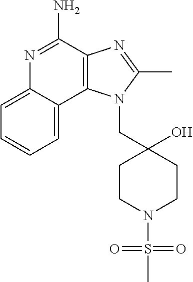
C1=CC=C2C(=C1)N=C(N)C1=C2N(CC2(O)CCN(S(C)(=O)=O)CC2)C(C)=N1
